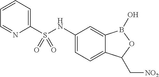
C1(NS(C2=CC=CC=N2)(=O)=O)=CC=C2C(=C1)B(O)OC2C[NO2]
